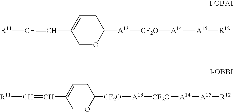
C1OC([A13][CF2O][A14][A15][R12])CC=C1C=C[R11].C1OC([CF2O][A13][CF2O][A14][A15][R12])CC=C1C=C[R11]
